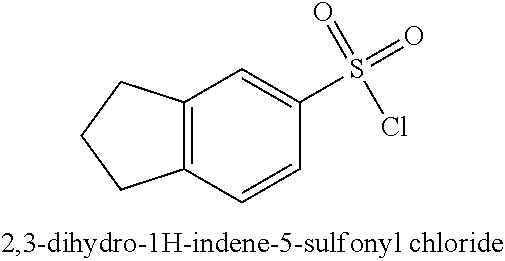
C12=C(C=CC(S(=O)(=O)Cl)=C1)CCC2
